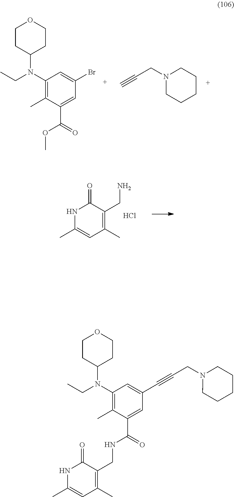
N1C(C)=CC(C)=C(CN)C1=O.Cl.C1CC(N(CC)C2=C(C)C(C(=O)OC)=CC(Br)=C2)CCO1.C#CCN1CCCCC1.C1CC(N(CC)C2=C(C)C(C(=O)NCC3=C(C)C=C(C)NC3=O)=CC(C#CCN3CCCCC3)=C2)CCO1
